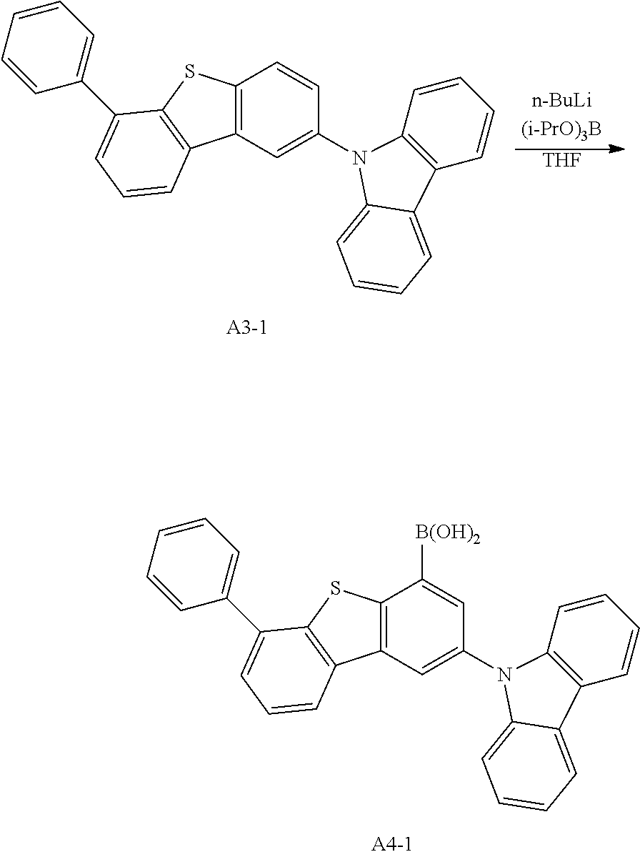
[THF].C1=CC(N2C3=C(C=CC=C3)C3=CC=CC=C32)=CC2=C1SC1=C2C=CC=C1C1=CC=CC=C1.[B(OH)2]C1=CC(N2C3=C(C=CC=C3)C3=CC=CC=C32)=CC2=C1SC1=C2C=CC=C1C1=CC=CC=C1
